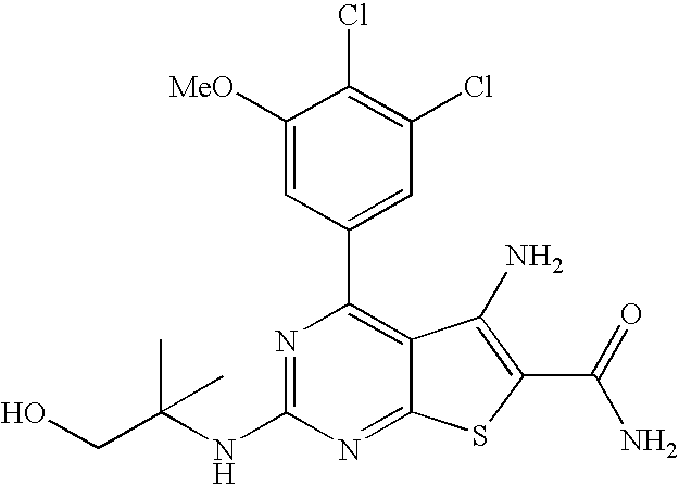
C1([MeO])=CC(C2=C3C(=NC(NC(CO)(C)C)=N2)SC(C(N)=O)=C3N)=CC(Cl)=C1Cl
